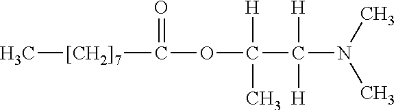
C[[CH2]7]C(OC([H])(C([H])([H])N(C)C)C)=O
